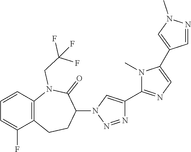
C1=CC2=C(C(F)=C1)CCC(N1C=C(C3=NC=C(C4=CN(C)N=C4)N3C)N=N1)C(=O)N2CC(F)(F)F
